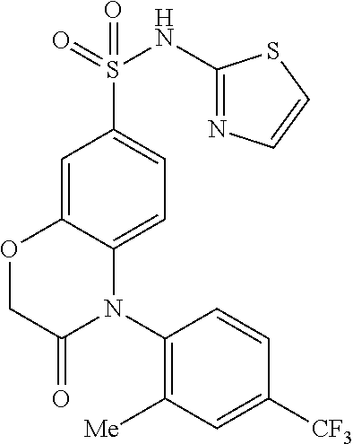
C1=C2C(=CC=C1S(=O)(=O)NC1=NC=CS1)N(C1=C([Me])C=C([CF3])C=C1)C(=O)CO2
